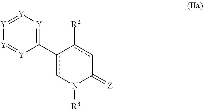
c1(C2=[Y][Y]=[Y][Y]=[Y]2)cN([R3])C(=[Z])cc-1[R2]
